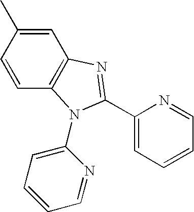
C1=C(C)C=CC2=C1N=C(C1=CC=CC=N1)N2C1=CC=CC=N1
